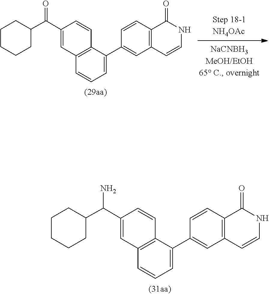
N1C=CC2=C(C=CC(C3=CC=CC4=C3C=CC(C(C3CCCCC3)=O)=C4)=C2)C1=O.N1C=CC2=C(C=CC(C3=CC=CC4=C3C=CC(C(C3CCCCC3)N)=C4)=C2)C1=O
